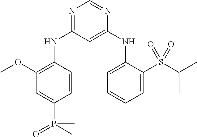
N1=C(NC2=C(OC)C=C(P(C)(=O)C)C=C2)C=C(NC2=CC=CC=C2S(C(C)C)(=O)=O)N=C1
